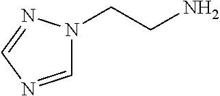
C1=NC=NN1CCN
